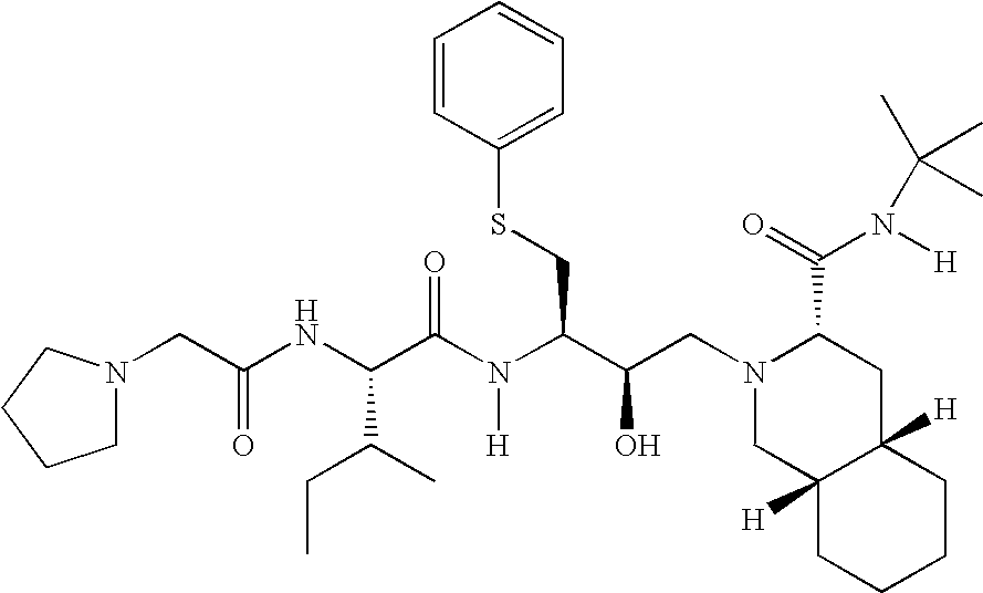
C(NC(C(N(C(C(O)CN1CC2([H])C([H])(CC1C(N(C(C)(C)C)[H])=O)CCCC2)CSC1=CC=CC=C1)[H])=O)C(C)CC)(=O)CN1CCCC1
